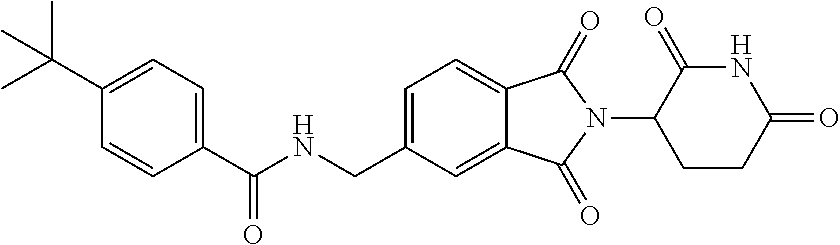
C(NCC1=CC=C2C(=C1)C(=O)N(C1CCC(=O)NC1=O)C2=O)(=O)C1=CC=C(C(C)(C)C)C=C1
